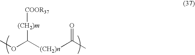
COC([(CH2)n]C(C)=O)[(CH2)m][COOR37]
